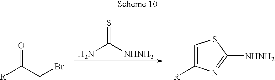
NC([NHNH2])=S.[R]C(CBr)=O.C1=C([R])N=C([NHNH2])S1
